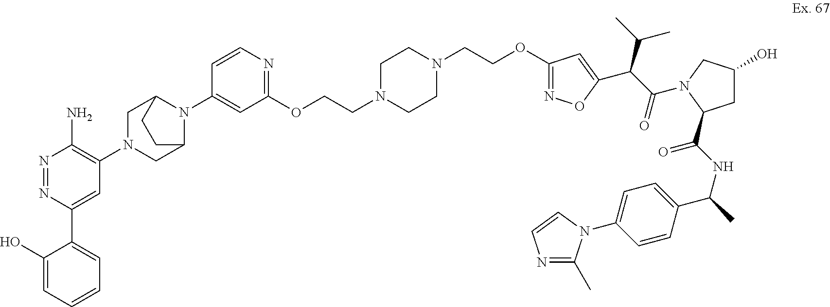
C(COC1=NOC(C(C(=O)N2CC(O)CC2C(NC(C)C2=CC=C(N3C(C)=NC=C3)C=C2)=O)C(C)C)=C1)N1CCN(CCOC2=NC=CC(N3C4CN(C5=C(N)N=NC(C6=CC=CC=C6O)=C5)CC3CC4)=C2)CC1
